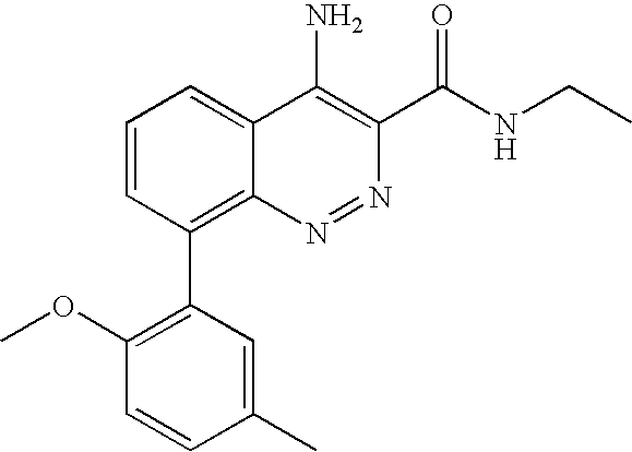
C1(C2=C3C(=CC=C2)C(N)=C(C(NCC)=O)N=N3)=C(OC)C=CC(C)=C1
